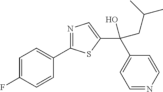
C1=C(F)C=CC(C2=NC=C(C(CC(C)C)(C3=CC=NC=C3)O)S2)=C1
